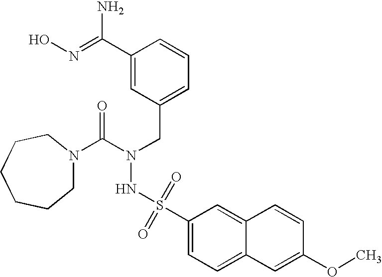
C1N(C(N(CC2=CC=CC(C(=NO)N)=C2)NS(=O)(=O)C2=CC=C3C(=C2)C=CC(OC)=C3)=O)CCCCC1
